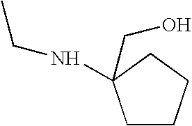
C1CCCC1(NCC)CO
